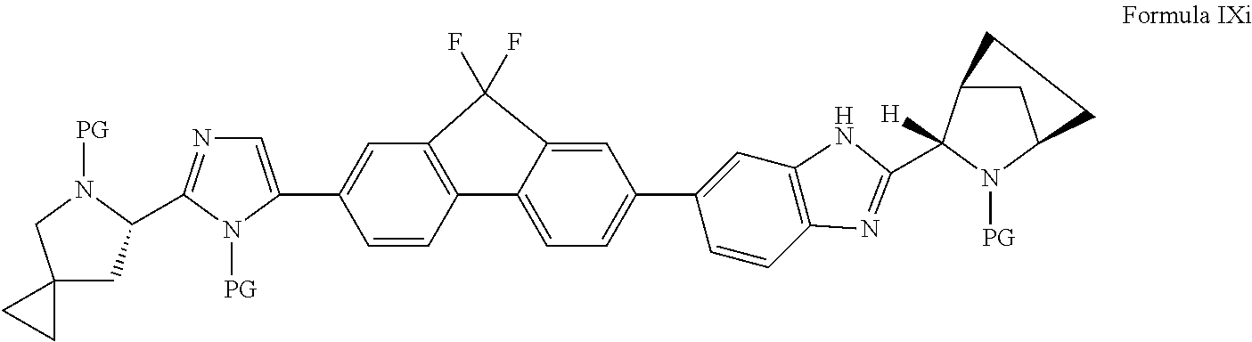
C1=C(C2=CN=C(C3CC4(CN3[PG])CC4)N2[PG])C=CC2=C1C(F)(F)C1=CC(C3=CC4=C(C=C3)N=C(C3([H])C5CC(N3[PG])CC5)N4)=CC=C21
